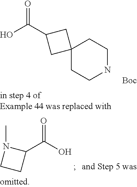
OC(=O)C1CC2(CCNCC2)C1.[Boc].C1(C(O)=O)N(C)CC1
